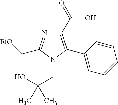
C1(C(O)=O)=C(C2=CC=CC=C2)N(CC(O)(C)C)C(C[EtO])=N1
